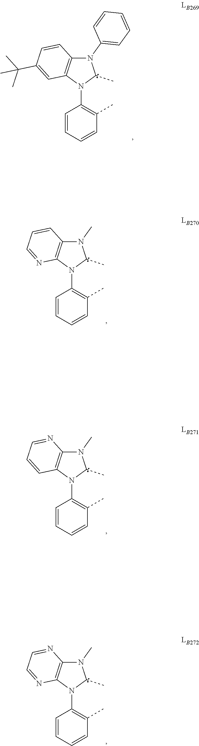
C1(N2C3=C(N(C4=CC=CC=C4)C2C)C=CC(C(C)(C)C)=C3)=C(C)C=CC=C1.C1(N2C3=C(N(C)C2C)C=CC=N3)=C(C)C=CC=C1.C1(N2C3=C(N(C)C2C)N=CC=C3)=C(C)C=CC=C1.C1(N2C3=C(N(C)C2C)N=CC=N3)=C(C)C=CC=C1
